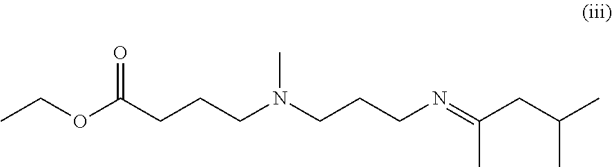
CCOC(CCCN(CCCN=C(CC(C)C)C)C)=O
